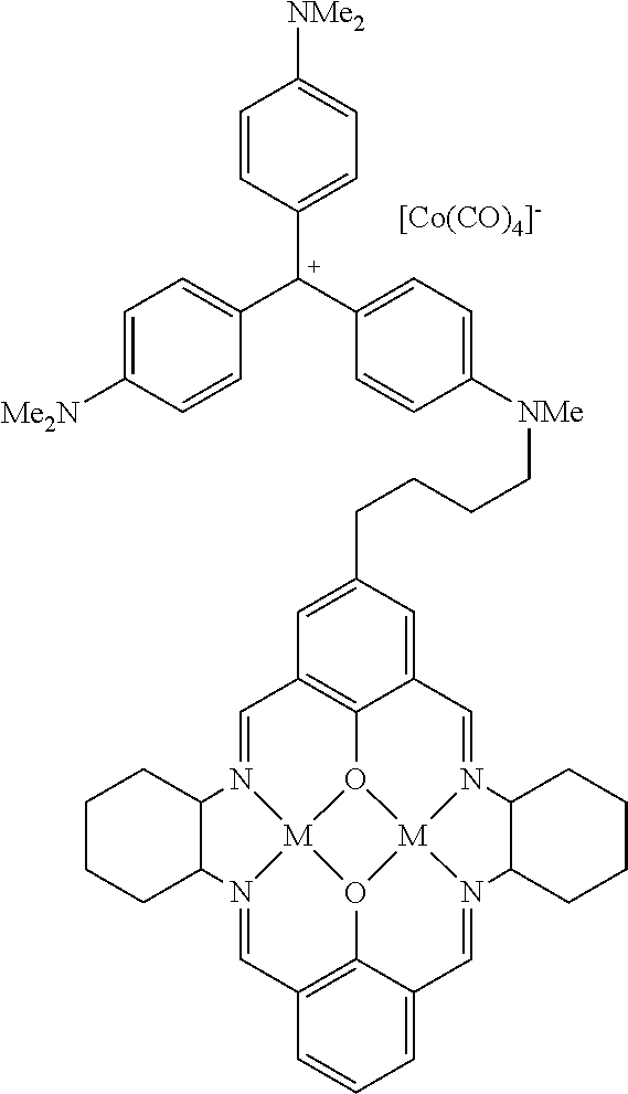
[[Co(CO)4]-].C1=N2[M]34O5C6=C1C=C(CCCC[NMe]C1=CC=C([C+](C7=CC=C([Me2N])C=C7)C7=CC=C([NMe2])C=C7)C=C1)C=C6C=N1[M]56O3C3=C(C=N4C4CCCCC24)C=CC=C3C=N6C2CCCCC12
